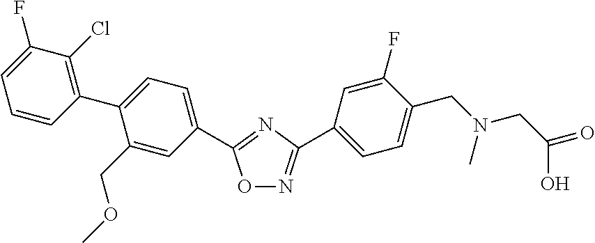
C1(F)=CC=CC(C2=CC=C(C3=NC(C4=CC=C(CN(CC(O)=O)C)C(F)=C4)=NO3)C=C2COC)=C1Cl
